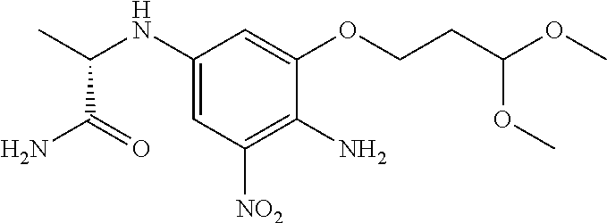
C1=C(OCCC(OC)OC)C(N)=C([NO2])C=C1NC(C)C(=O)N
